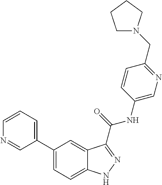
C1=CN=CC(C2=CC=C3C(=C2)C(C(NC2=CN=C(CN4CCCC4)C=C2)=O)=NN3)=C1
